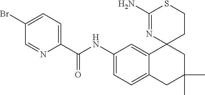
C1(C(NC2=CC=C3C(=C2)C2(CC(C)(C)C3)CCSC(N)=N2)=O)=CC=C(Br)C=N1
